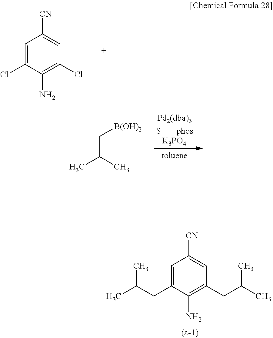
C1=C(CC(C)C)C(N)=C(CC(C)C)C=C1[CN].C1=C(Cl)C(N)=C(Cl)C=C1[CN].S[phos].[K3PO4].C(C(C)C)[B(OH)2]
